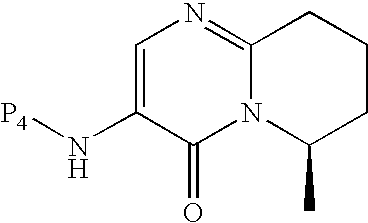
C12=NC=C(N[P4])C(=O)N1C(C)CCC2
